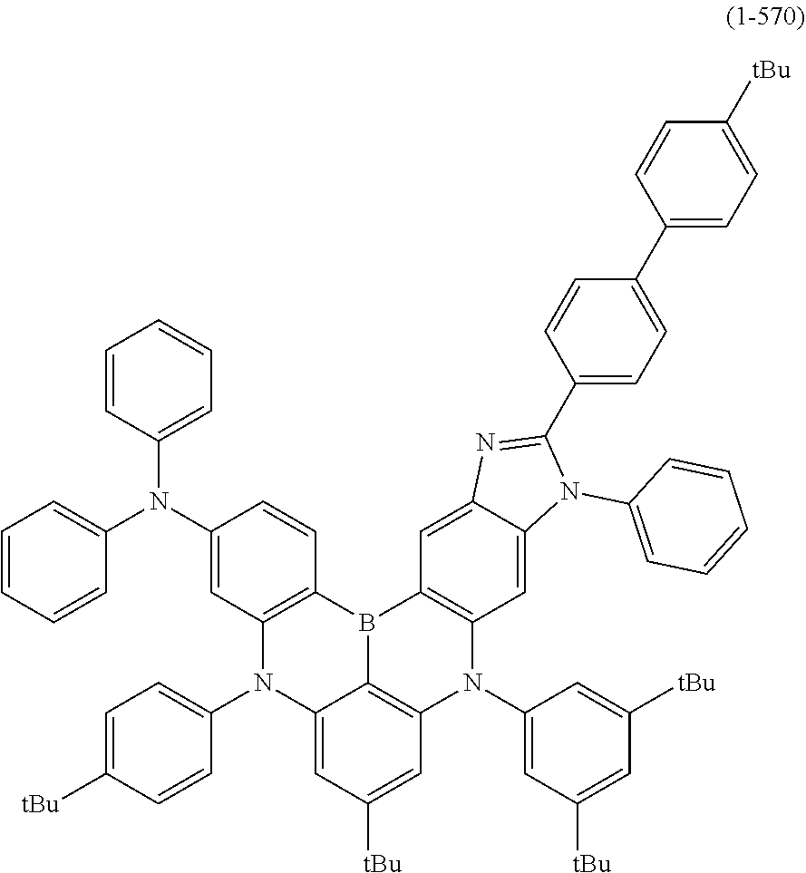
C1=C([tBu])C=CC(N2C3=CC([tBu])=CC4=C3B(C3=C2C=C(N(C2=CC=CC=C2)C2=CC=CC=C2)C=C3)C2=C(N4C3=CC([tBu])=CC([tBu])=C3)C=C3C(=C2)N=C(C2=CC=C(C4=CC=C([tBu])C=C4)C=C2)N3C2=CC=CC=C2)=C1
